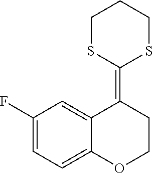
C1(F)=CC=C2C(=C1)C(=C1SCCCS1)CCO2
